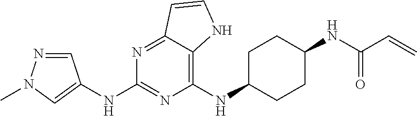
C1C(NC2=C3C(=NC(NC4=CN(C)N=C4)=N2)C=CN3)CCC(NC(C=C)=O)C1
